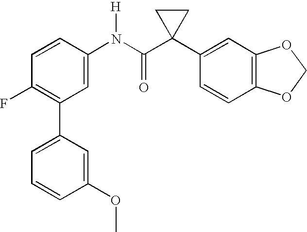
C1(C2=C(F)C=CC(N(C(C3(C4=CC5=C(C=C4)OCO5)CC3)=O)[H])=C2)=CC=CC(OC)=C1
